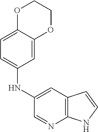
C12=C(C=C(NC3=CC=C4C(=C3)OCCO4)C=N1)C=CN2
